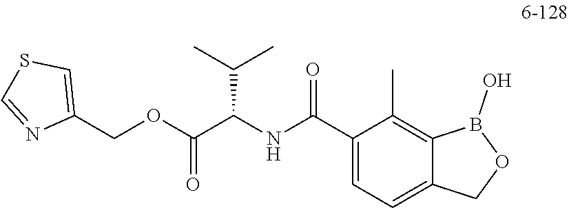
C1(C(NC(C(OCC2=CSC=N2)=O)C(C)C)=O)=CC=C2C(=C1C)B(O)OC2
